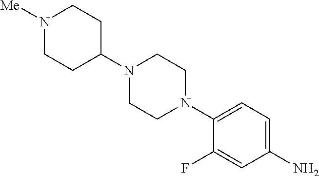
FC1=CC(N)=CC=C1N1CCN(C2CCN([Me])CC2)CC1
